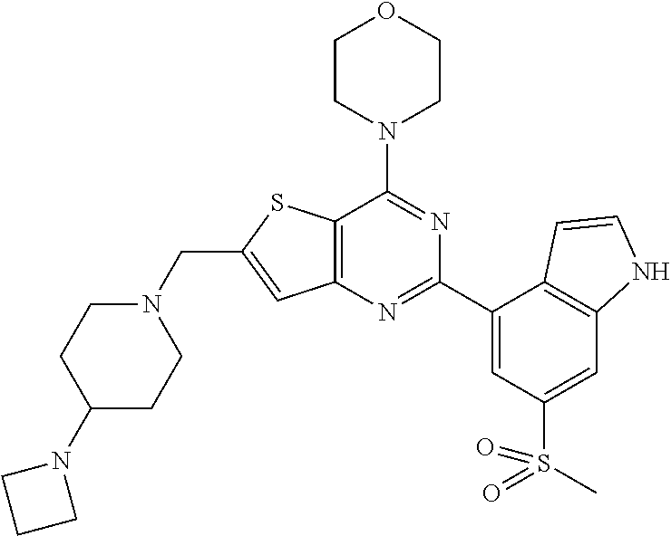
C12=C(N=C(C3=CC(S(C)(=O)=O)=CC4=C3C=CN4)N=C1N1CCOCC1)C=C(CN1CCC(N3CCC3)CC1)S2
